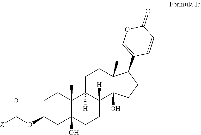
C1C(OC([Z])=O)CC2(O)C(C)(C1)C1([H])C([H])(CC2)C2(O)C(C)(CC1)C(C1=COC(=O)C=C1)CC2
